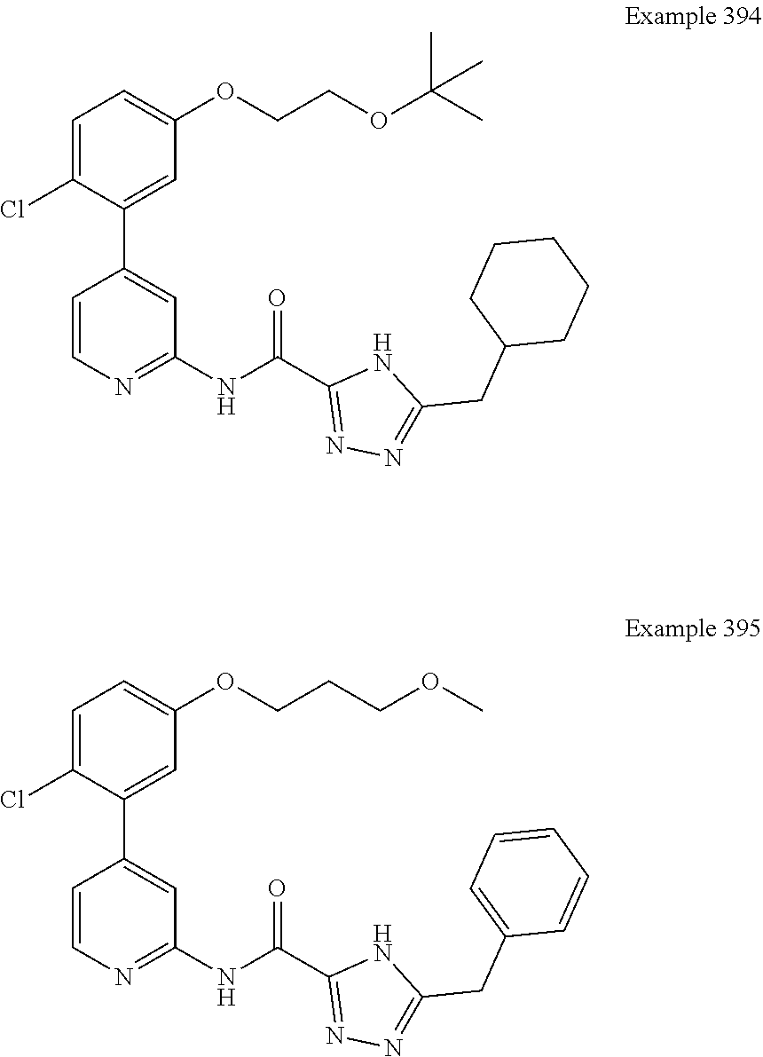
C1=C(OCCOC(C)(C)C)C=C(C2=CC(NC(C3=NN=C(CC4CCCCC4)N3)=O)=NC=C2)C(Cl)=C1.C1=C(OCCCOC)C=C(C2=CC(NC(C3=NN=C(CC4=CC=CC=C4)N3)=O)=NC=C2)C(Cl)=C1
